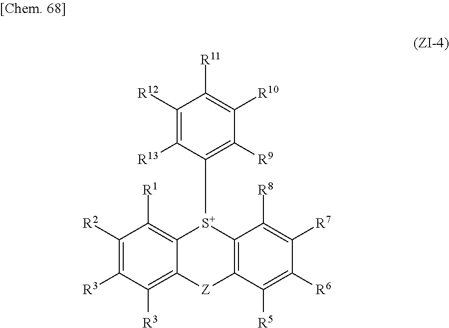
C1([R12])=C([R13])C([S+]2C3=C([Z]C4=C([R3])C([R3])=C([R2])C([R1])=C24)C([R5])=C([R6])C([R7])=C3[R8])=C([R9])C([R10])=C1[R11]
